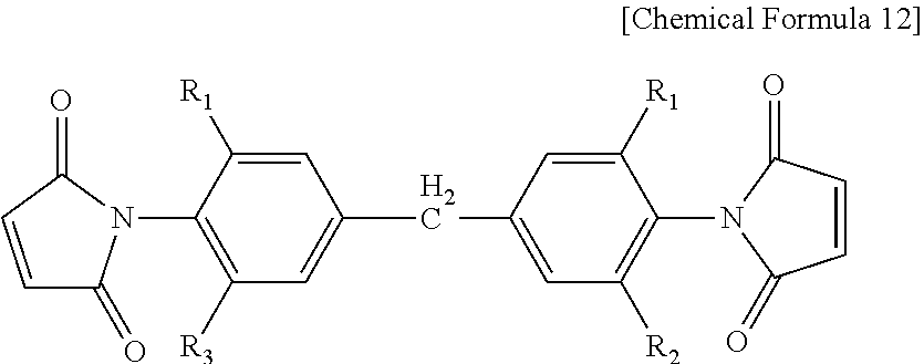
C1=C([R1])C(N2C(=O)C=CC2=O)=C([R3])C=C1CC1=CC([R2])=C(N2C(=O)C=CC2=O)C([R1])=C1
